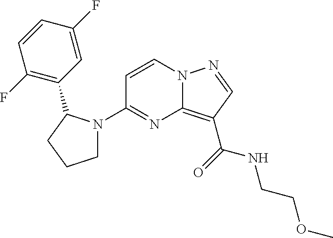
C1(N2CCCC2C2=C(F)C=CC(F)=C2)=NC2=C(C(=O)NCCOC)C=NN2C=C1
